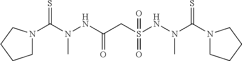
C1N(C(N(NC(CS(NN(C(N2CCCC2)=S)C)(=O)=O)=O)C)=S)CCC1
